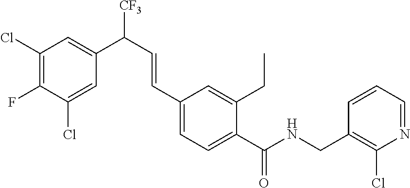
C1(Cl)=CC(C(C=CC2=CC=C(C(NCC3=C(Cl)N=CC=C3)=O)C(CC)=C2)[CF3])=CC(Cl)=C1F
